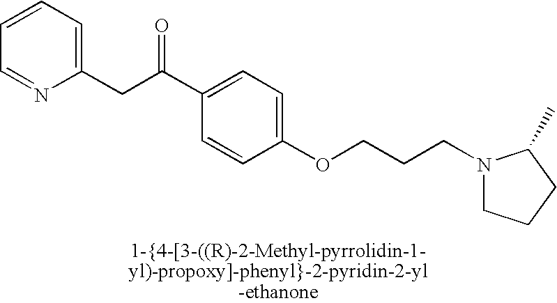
C1=CC=NC(CC(C2=CC=C(OCCCN3CCCC3C)C=C2)=O)=C1
